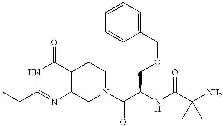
C1(CC)=NC2=C(C(=O)N1)CCN(C(C(NC(C(N)(C)C)=O)COCC1=CC=CC=C1)=O)C2
